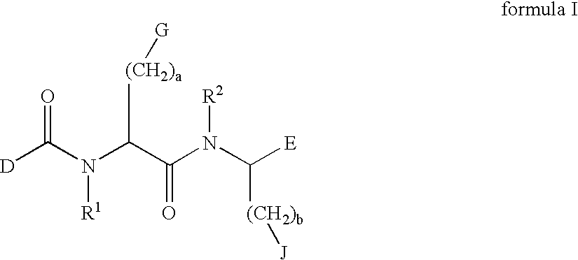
[D]C(N(C(C(N(C([E])[(CH2)b][J])[R2])=O)[(CH2)a][G])[R1])=O
